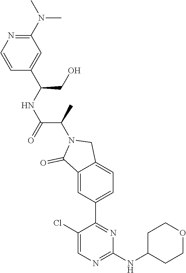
C1=CN=C(N(C)C)C=C1C(CO)NC(C(N1C(=O)C2=CC(C3=NC(NC4CCOCC4)=NC=C3Cl)=CC=C2C1)C)=O
